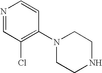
N1=CC(Cl)=C(N2CCNCC2)C=C1
